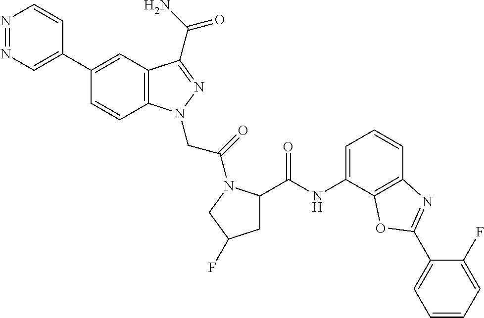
N1=NC=C(C2=CC3=C(C=C2)N(CC(=O)N2C(C(=O)NC4=CC=CC5=C4OC(C4=CC=CC=C4F)=N5)CC(F)C2)N=C3C(N)=O)C=C1
